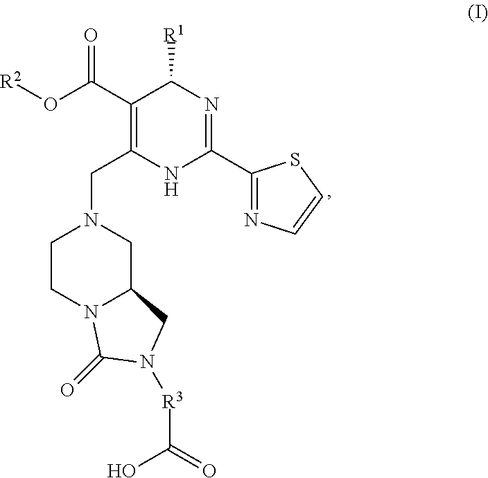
C1(C(O[R2])=O)=C(CN2CCN3C(C2)CN([R3]C(O)=O)C3=O)NC(C2=NC=CS2)=NC1[R1]
